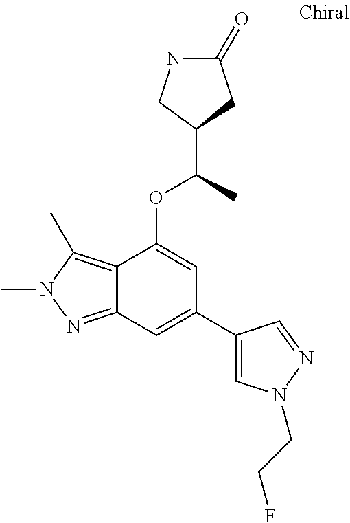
N1C(=O)CC(C(C)OC2=CC(C3=CN(CCF)N=C3)=CC3=NN(C)C(C)=C23)C1
